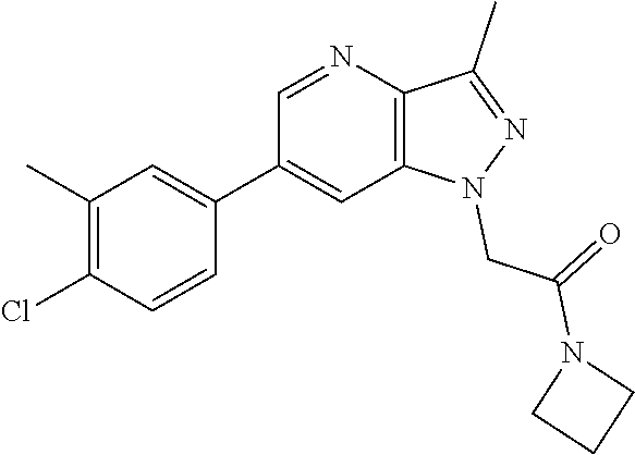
C1(C2=CC3=C(N=C2)C(C)=NN3CC(=O)N2CCC2)=CC(C)=C(Cl)C=C1
